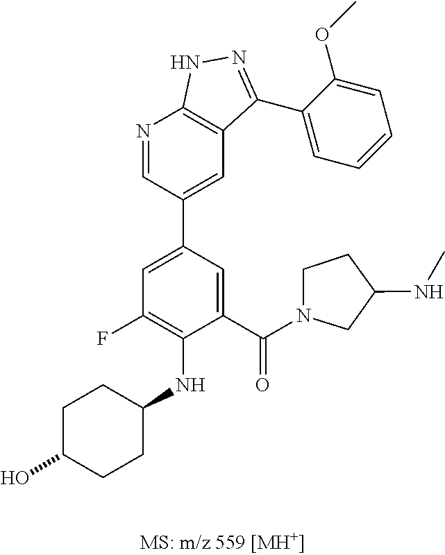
C1=C(C(N2CCC(NC)C2)=O)C(NC2CCC(O)CC2)=C(F)C=C1C1=CC2=C(N=C1)NN=C2C1=CC=CC=C1OC
